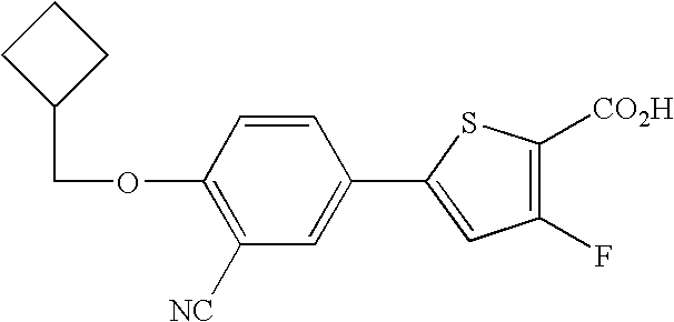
C1(OCC2CCC2)=C([NC])C=C(C2=CC(F)=C([CO2H])S2)C=C1
